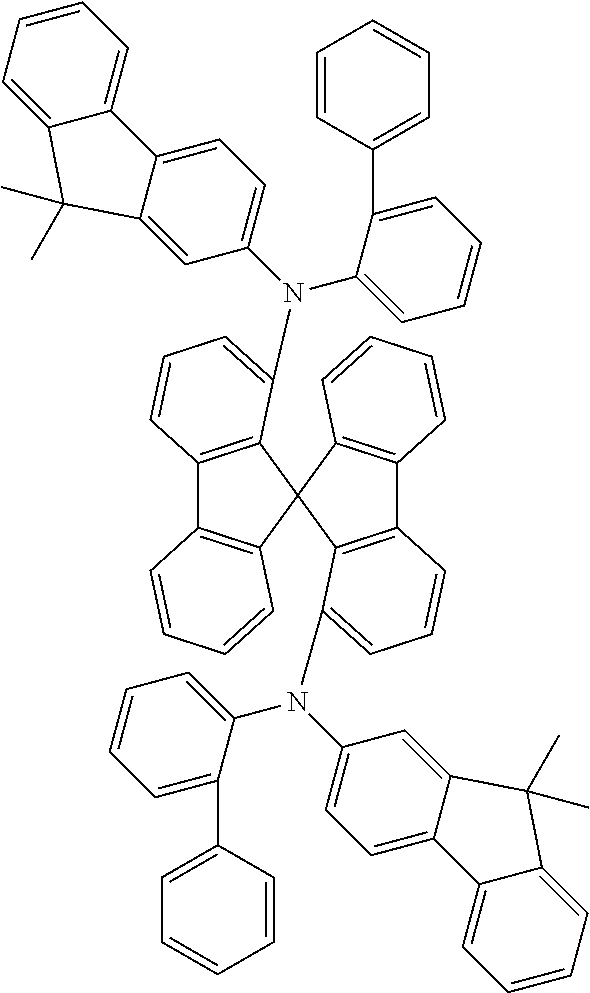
C12=C(C3(C4=C1C=CC=C4)C1=C(C4=C3C=CC=C4)C=CC=C1N(C1=CC=C3C4=CC=CC=C4C(C)(C)C3=C1)C1=CC=CC=C1C1=CC=CC=C1)C(N(C1=CC=C3C4=CC=CC=C4C(C)(C)C3=C1)C1=CC=CC=C1C1=CC=CC=C1)=CC=C2
